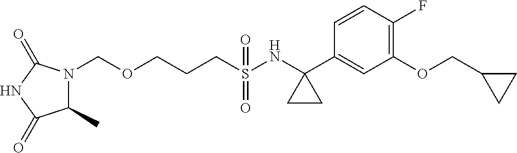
C(S(NC1(C2=CC(OCC3CC3)=C(F)C=C2)CC1)(=O)=O)CCOCN1C(C)C(=O)NC1=O
